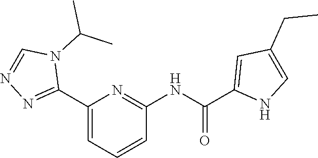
C1(C2=NN=CN2C(C)C)=CC=CC(NC(=O)C2=CC(CC)=CN2)=N1
